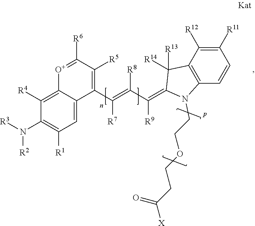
[O+]1=C([R6])C([R5])=C(C(=C([R8])C([R9])=C2C([R13])([R14])C3=C(C=CC([R11])=C3[R12])N2CCOCCC([X])=O)[R7])C2=CC([R1])=C(N([R3])[R2])C([R4])=C12
